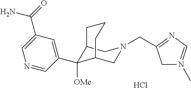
Cl.C1(C2([OMe])C3CN(CC4=NC=N(C)C4)CC2CCC3)=CC(C(=O)N)=CN=C1
